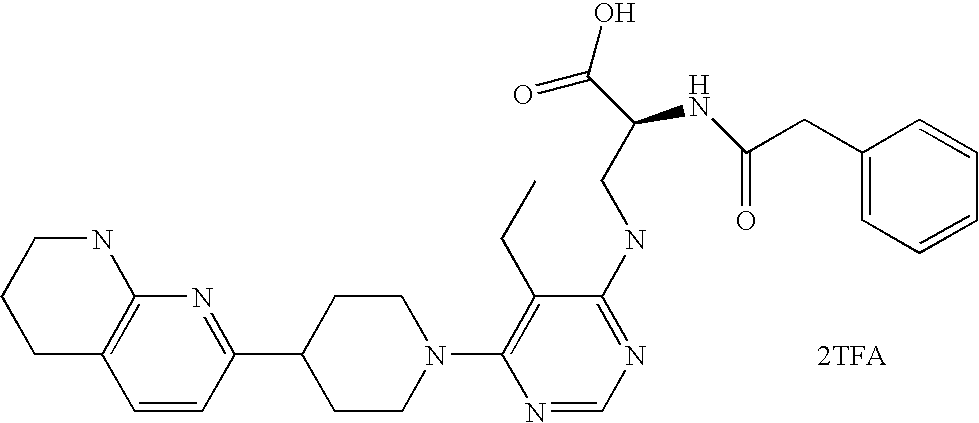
C1=CC(C2CCN(C3=C(CC)C(NCC(C(O)=O)NC(=O)CC4=CC=CC=C4)=NC=N3)CC2)=NC2=C1CCCN2.[2TFA]
